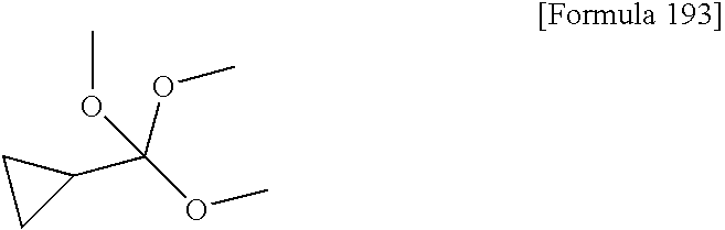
C1CC1C(OC)(OC)OC
